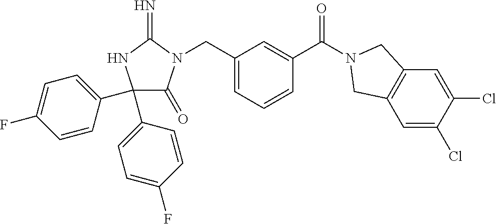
C1(C2=CC=C(F)C=C2)(C2=CC=C(F)C=C2)C(=O)N(CC2=CC=CC(C(=O)N3CC4=C(C=C(Cl)C(Cl)=C4)C3)=C2)C(=N)N1
